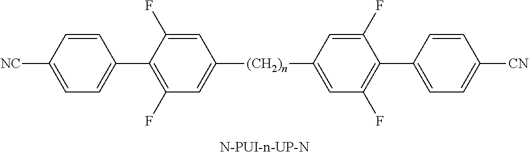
C1=CC([NC])=CC=C1C1=C(F)C=C([(CH2)n]C2=CC(F)=C(C3=CC=C([CN])C=C3)C(F)=C2)C=C1F
